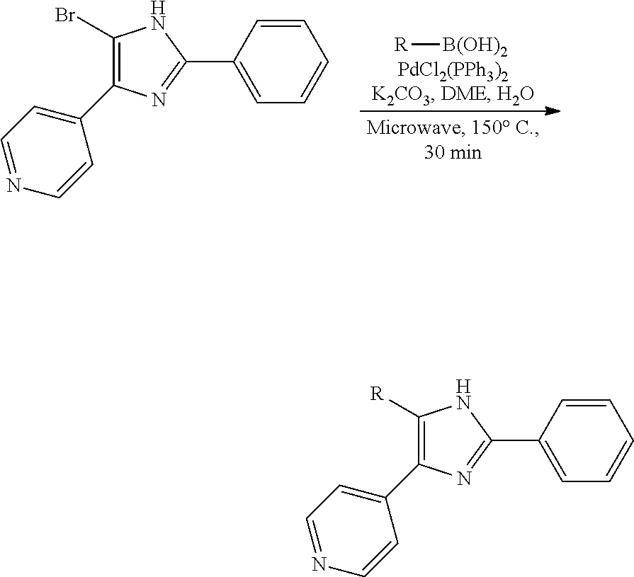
C1(Br)=C(C2=CC=NC=C2)N=C(C2=CC=CC=C2)N1.[R][B(OH)2].C1([R])=C(C2=CC=NC=C2)N=C(C2=CC=CC=C2)N1
